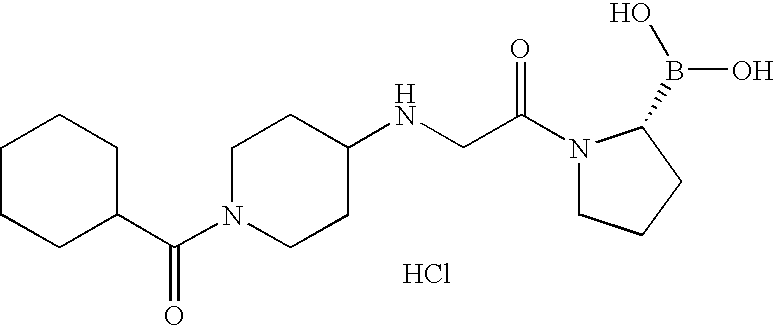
C1CCC(C(N2CCC(NCC(N3CCCC3B(O)O)=O)CC2)=O)CC1.Cl
